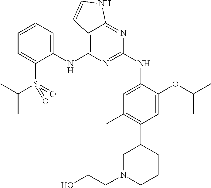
C1(NC2=C3C(=NC(NC4=CC(C)=C(C5CN(CCO)CCC5)C=C4OC(C)C)=N2)NC=C3)=CC=CC=C1S(=O)(=O)C(C)C
